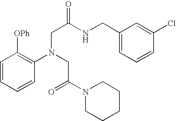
C1=CC=CC(N(CC(=O)N2CCCCC2)CC(NCC2=CC=CC(Cl)=C2)=O)=C1[OPh]
